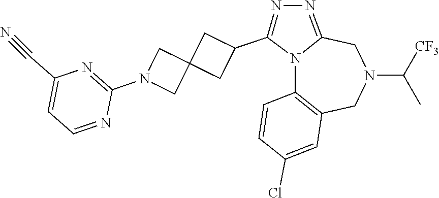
N12C3=C(CN(C([CF3])C)CC1=NN=C2C1CC2(C1)CN(C1=NC(C#N)=CC=N1)C2)C=C(Cl)C=C3
